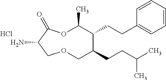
NC1C(=O)OC(C)C(CCC2=CC=CC=C2)C(CCC(C)C)COC1.Cl
